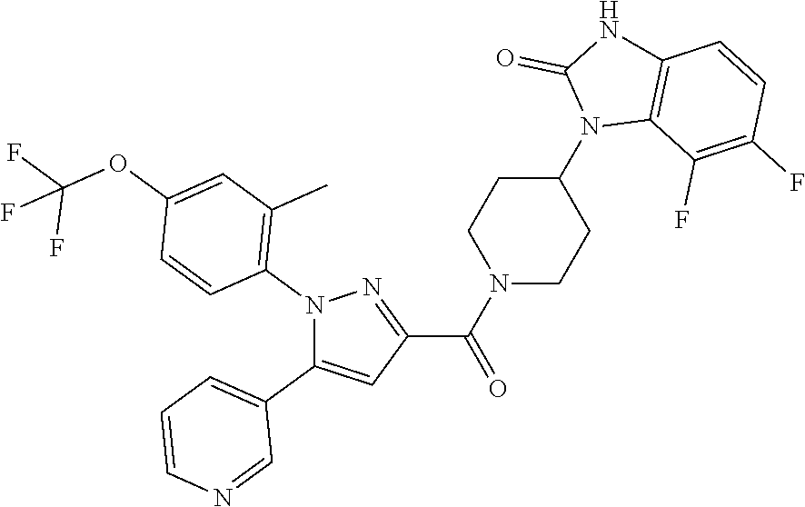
N1(C2=C(C)C=C(OC(F)(F)F)C=C2)C(C2=CC=CN=C2)=CC(C(=O)N2CCC(N3C4=C(NC3=O)C=CC(F)=C4F)CC2)=N1
